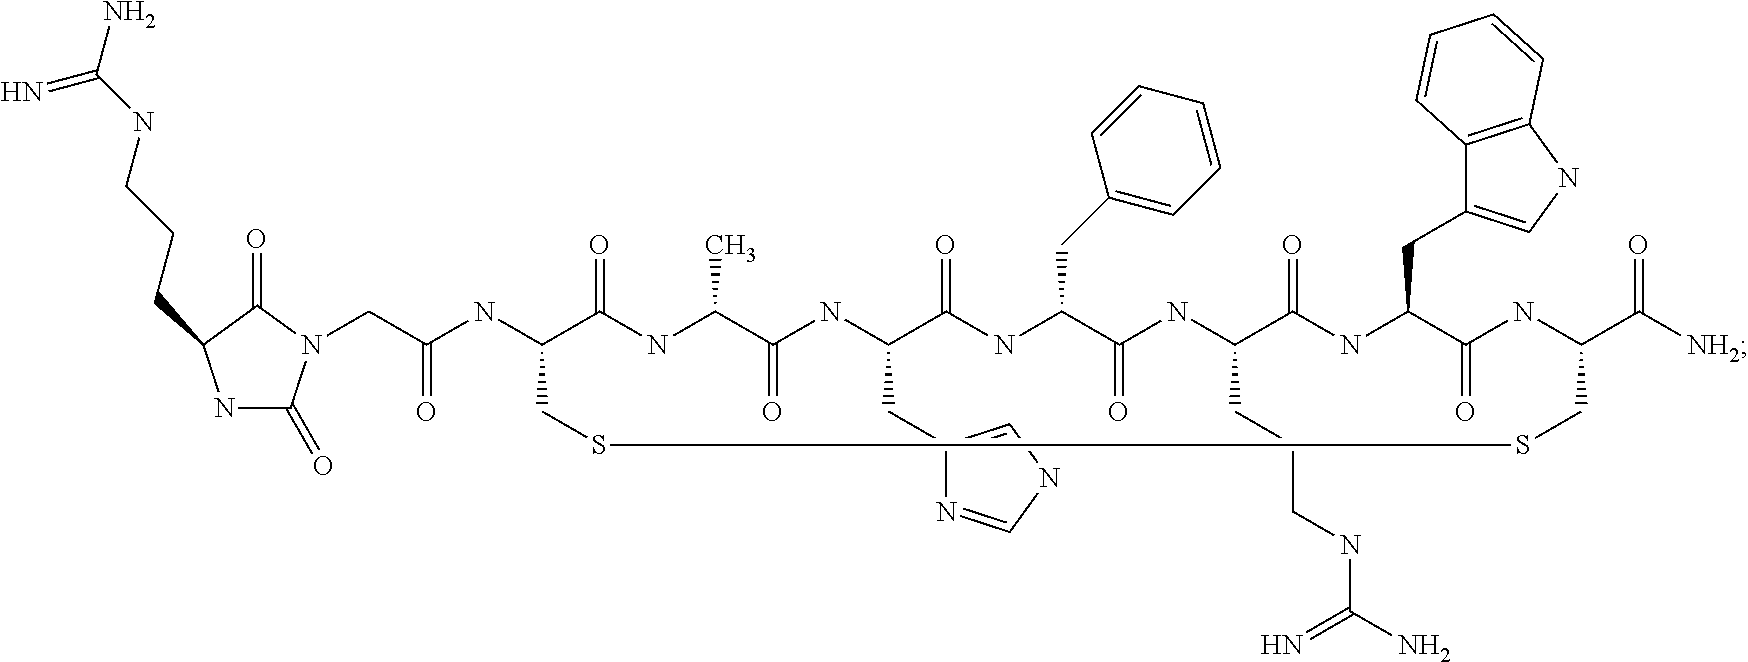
N1C(=O)N(CC(=O)NC2CSSCC(C(=O)[NH2])NC(=O)C(CC3=CNC4=C3C=CC=C4)NC(=O)C(CCCNC(=N)N)NC(=O)C(CC3=CC=CC=C3)NC(=O)C(CC3=CNC=N3)NC(=O)C(C)NC2=O)C(=O)C1CCCNC(=N)N
